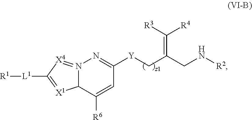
C12N(=[X4]C([L1][R1])=[X1]1)N=C([Y]CC(CN[R2])=C([R4])[R3])C=C2[R6]
